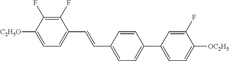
C1(F)=C(F)C([C2H5O])=CC=C1C=CC1=CC=C(C2=CC=C([OC2H5])C(F)=C2)C=C1
